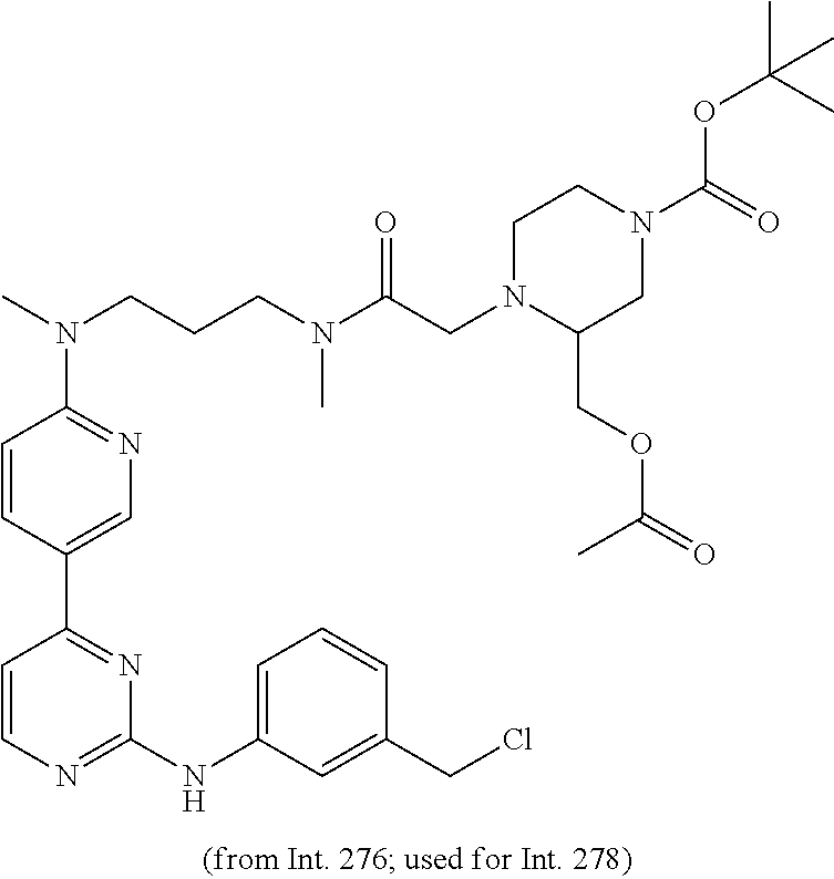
N(C1=NC=C(C2=NC(NC3=CC=CC(CCl)=C3)=NC=C2)C=C1)(C)CCCN(C(CN1C(COC(=O)C)CN(C(=O)OC(C)(C)C)CC1)=O)C
